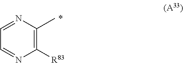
C1=NC(C)=C([R83])N=C1
